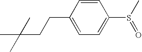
C1(CCC(C)(C)C)=CC=C(S(C)=O)C=C1
